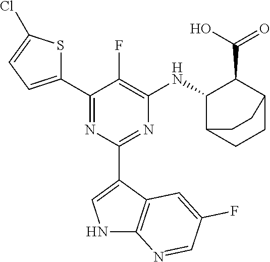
C1(C2=CC=C(Cl)S2)=NC(C2=CNC3=C2C=C(F)C=N3)=NC([HN]C2C(C(O)=O)C3CCC2CC3)=C1F
